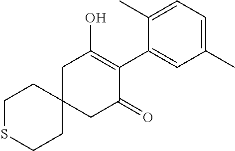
C12(CC(=O)C(C3=CC(C)=CC=C3C)=C(O)C1)CCSCC2
